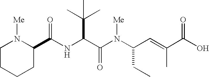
N(C(C(N(C(CC)C=C(C(O)=O)C)[Me])=O)C(C)(C)C)C(=O)C1N([Me])CCCC1
